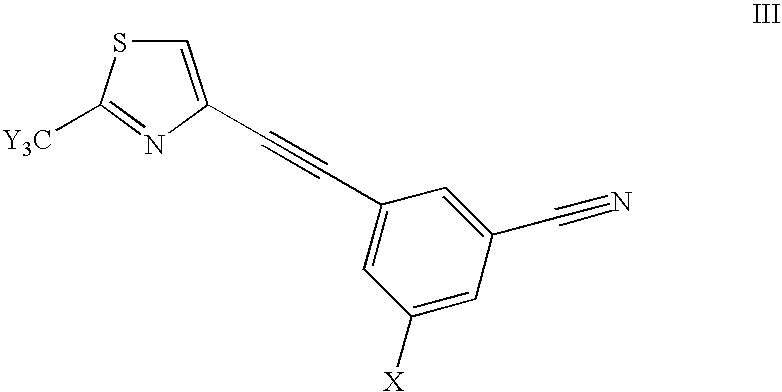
C1=C(C#CC2=CC([X])=CC(C#N)=C2)N=C([Y3C])S1
